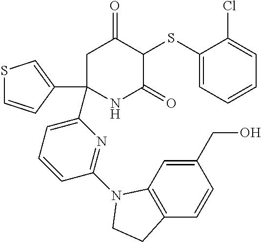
C1(SC2C(=O)CC(C3=CC=CC(N4C5=C(C=CC(CO)=C5)CC4)=N3)(C3=CSC=C3)NC2=O)=CC=CC=C1Cl
